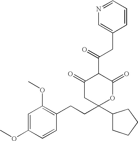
C1=C(OC)C=CC(CCC2(C3CCCC3)OC(=O)C(C(CC3=CN=CC=C3)=O)C(=O)C2)=C1OC
